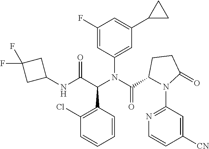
C1(F)=CC(N(C(C(NC2CC(F)(F)C2)=O)C2=C(Cl)C=CC=C2)C(=O)C2N(C3=NC=CC([CN])=C3)C(=O)CC2)=CC(C2CC2)=C1
